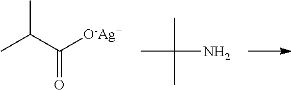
CC(C([O-Ag+])=O)C.C(N)(C)(C)C
